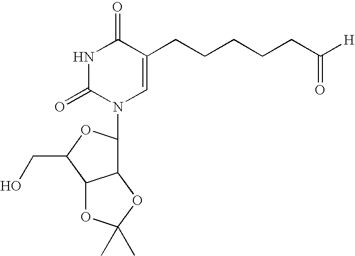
N1C(=O)N(C2C3C(C(CO)O2)OC(C)(C)O3)C=C(CCCCCC([H])=O)C1=O
